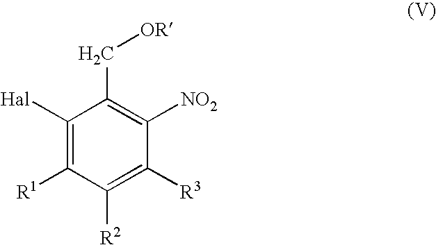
C1([Hal])=C([R1])C([R2])=C([R3])C([NO2])=C1C[OR]
